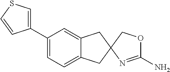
C1(C2=CC=C3C(=C2)CC2(C3)COC(N)=N2)=CSC=C1
